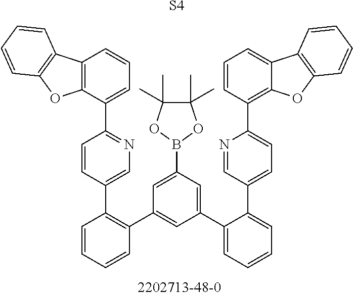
[S4].C12=C(C(C3=NC=C(C4=C(C5=CC(C6=CC=CC=C6C6=CC=C(C7=C8C(=CC=C7)C7=C(O8)C=CC=C7)N=C6)=CC(B6OC(C)(C)C(C)(C)O6)=C5)C=CC=C4)C=C3)=CC=C1)OC1=C2C=CC=C1
